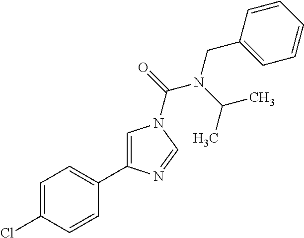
C1=C(Cl)C=CC(C2=CN(C(=O)N(C(C)C)CC3=CC=CC=C3)C=N2)=C1
